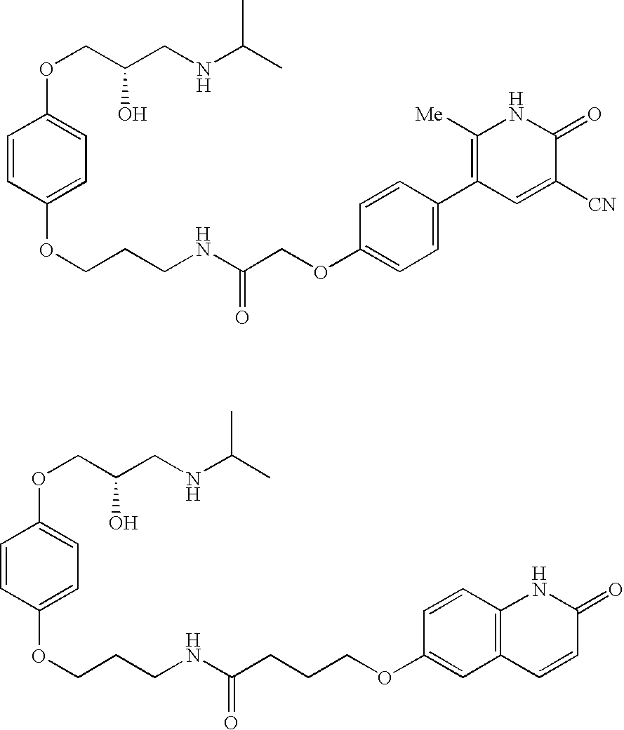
C1=CC(OCCCNC(=O)COC2=CC=C(C3=C([Me])NC(=O)C([CN])=C3)C=C2)=CC=C1OCC(CNC(C)C)O.C1=CC(OCCCNC(CCCOC2=CC3=C(C=C2)NC(=O)C=C3)=O)=CC=C1OCC(CNC(C)C)O
